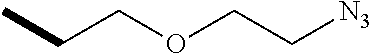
O(CC[N3])CCC
